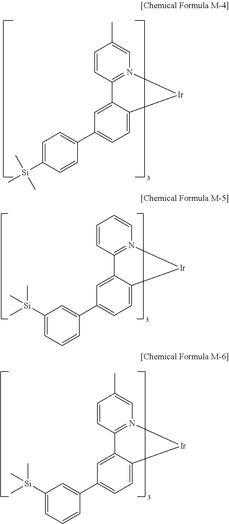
C1=CC2=N(C=C1C)[Ir]C1=CC=C(C3=CC=C([Si](C)(C)C)C=C3)C=C21.C1=CC2=N(C=C1)[Ir]C1=CC=C(C3=CC([Si](C)(C)C)=CC=C3)C=C21.C1=CC2=N(C=C1C)[Ir]C1=CC=C(C3=CC([Si](C)(C)C)=CC=C3)C=C21
